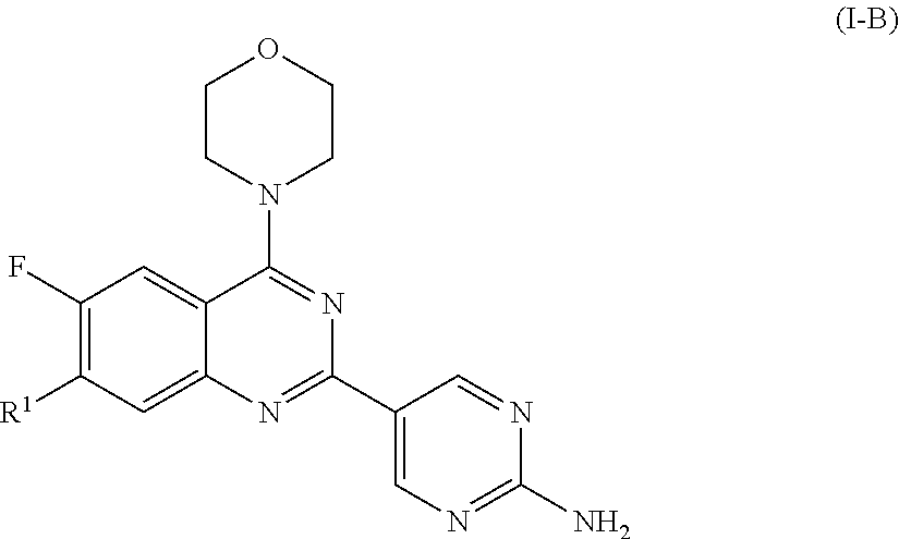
C1(F)=C([R1])C=C2C(=C1)C(N1CCOCC1)=NC(C1=CN=C(N)N=C1)=N2
